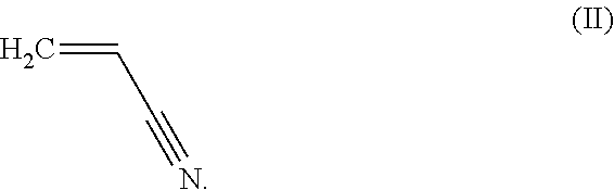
C=CC#N
